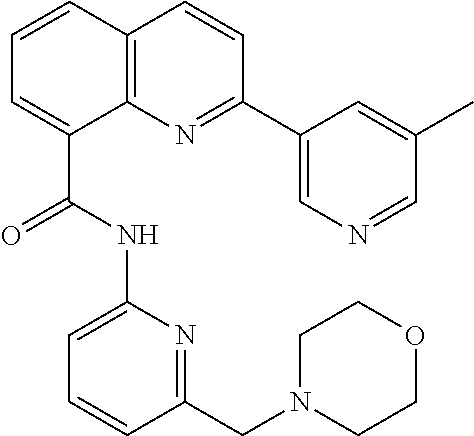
C1=CC2=C(C(C(=O)NC3=CC=CC(CN4CCOCC4)=N3)=C1)N=C(C1=CN=CC(C)=C1)C=C2
